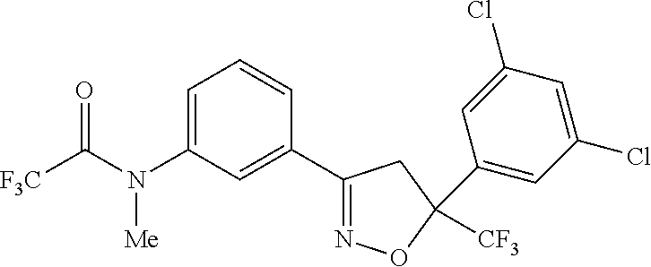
C1=C(N(C([F3C])=O)[Me])C=C(C2=NOC(C3=CC(Cl)=CC(Cl)=C3)([CF3])C2)C=C1
